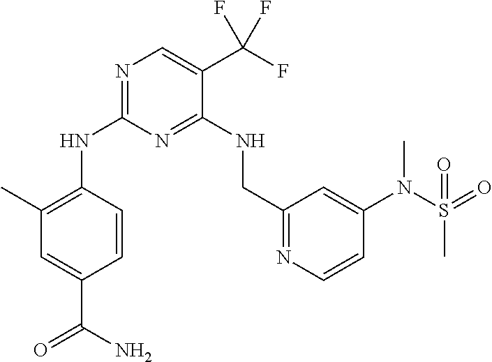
N1=C(NC2=C(C)C=C(C(N)=O)C=C2)N=C(NCC2=NC=CC(N(S(C)(=O)=O)C)=C2)C(C(F)(F)F)=C1
